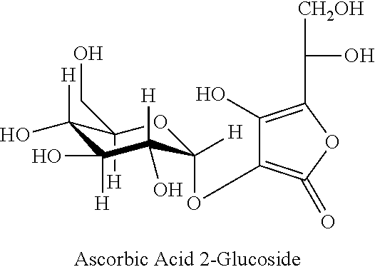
C1([H])(CO)C([H])(O)C(O)([H])C([H])(O)C([H])(OC2=C(=O)OC(C(O)[CH2OH])=C2O)O1
